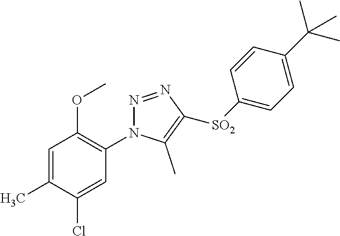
C1=C(C)C(Cl)=CC(N2N=NC([SO2]C3=CC=C(C(C)(C)C)C=C3)=C2C)=C1OC
